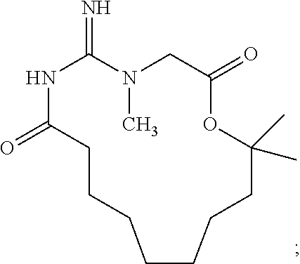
N1C(=O)CCCCCCCC(C)(C)OC(=O)CN(C)C1=N
